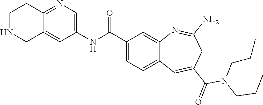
C12=NC=C(NC(C3=CC=C4C(=C3)N=C(N)CC(C(=O)N(CCC)CCC)=C4)=O)C=C1CNCC2
